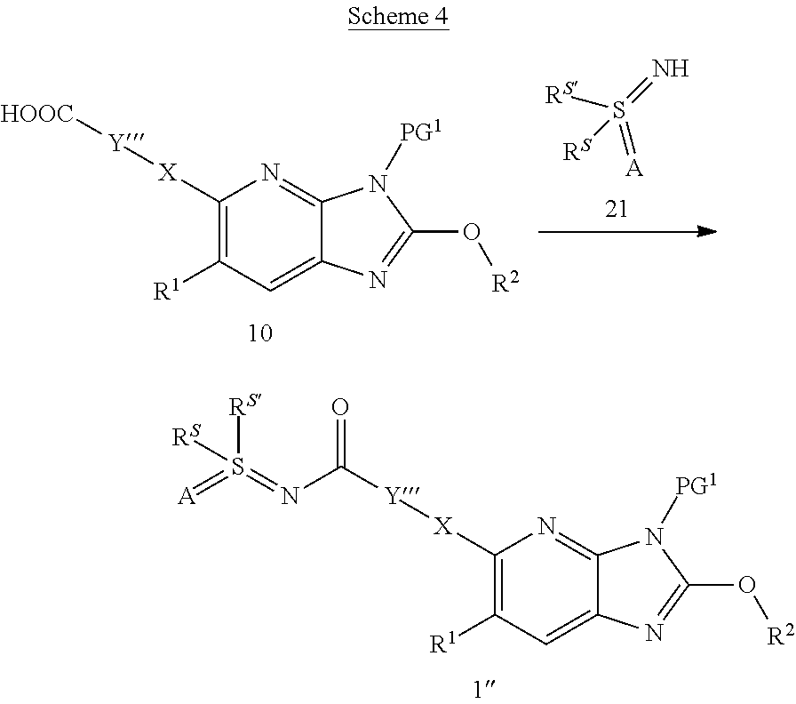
[A]=S([RS])(=N)[RS].C1([X][Y][HOOC])=C([R1])C=C2C(=N1)N([PG1])C(O[R2])=N2.C1([X][Y]C(N=S(=[A])([RS])[RS])=O)=C([R1])C=C2C(=N1)N([PG1])C(O[R2])=N2
